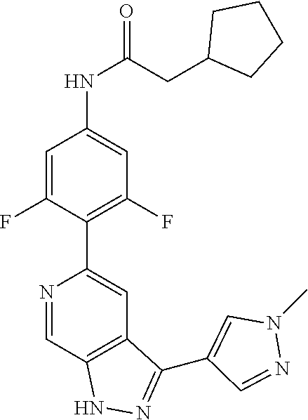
N1=CC2=C(C=C1C1=C(F)C=C(NC(=O)CC3CCCC3)C=C1F)C(C1=CN(C)N=C1)=NN2
